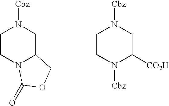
C1CN2C(CN1[Cbz])COC2=O.C1CN([Cbz])C([CO2H])CN1[Cbz]
